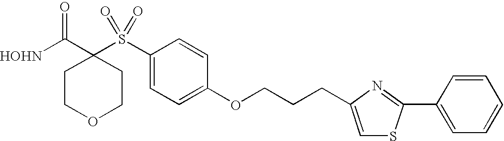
[HOHN]C(C1(S(C2=CC=C(OCCCC3=CSC(C4=CC=CC=C4)=N3)C=C2)(=O)=O)CCOCC1)=O
